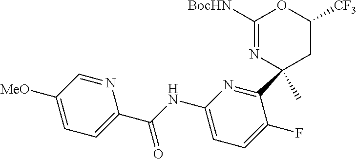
C1([MeO])=CC=C(C(NC2=CC=C(F)C(C3(C)CC([CF3])OC([BocHN])=N3)=N2)=O)N=C1
